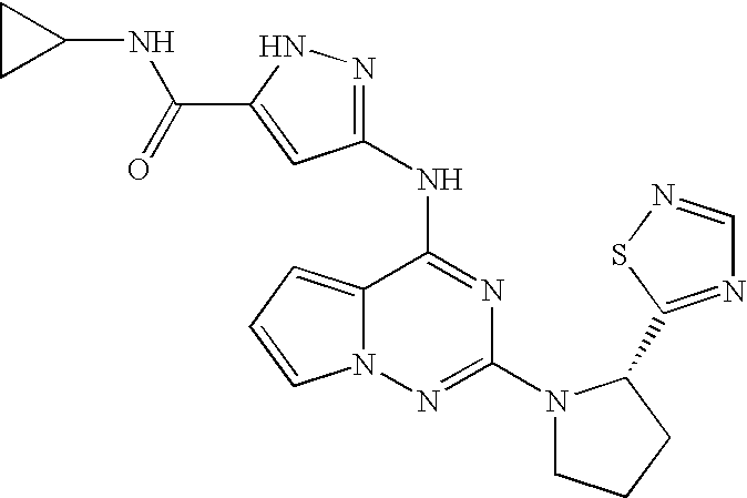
C12=CC=CN1N=C(N1CCCC1C1=NC=NS1)N=C2NC1=NNC(C(NC2CC2)=O)=C1
